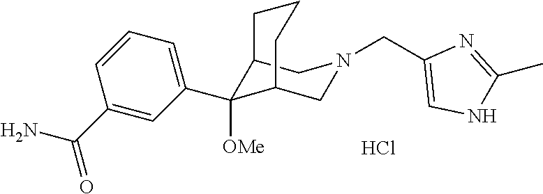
C12C([OMe])(C3=CC=CC(C(N)=O)=C3)C(CN(CC3=CNC(C)=N3)C1)CCC2.Cl
